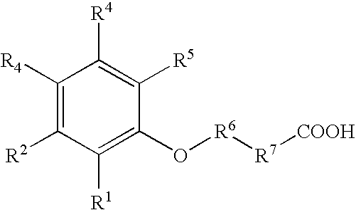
C1([R4])=C([R2])C([R1])=C(O[R6][R7][COOH])C([R5])=C1[R4]
